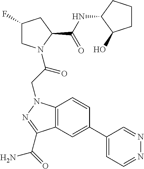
C1(C2=CC3=C(C=C2)N(CC(=O)N2CC(F)CC2C(NC2C(O)CCC2)=O)N=C3C(=O)N)=CC=NN=C1
